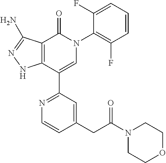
C12=C(C(C3=NC=CC(CC(N4CCOCC4)=O)=C3)=CN(C3=C(F)C=CC=C3F)C1=O)NN=C2N
